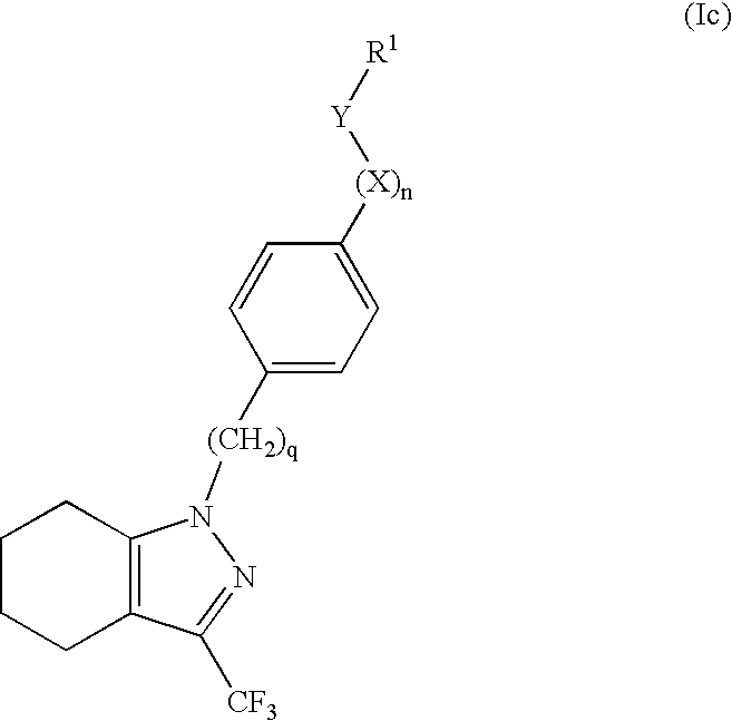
C1CCC2=C(C1)N([(CH2)q]C1=CC=C([(X)n][Y][R1])C=C1)N=C2[CF3]
